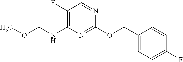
C1(F)=C(NCOC)N=C(OCC2=CC=C(F)C=C2)N=C1
